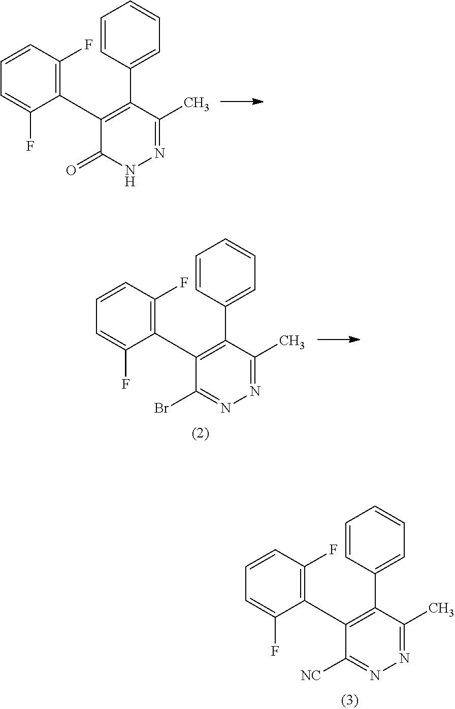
C1=CC(F)=C(C2=C(C3=CC=CC=C3)C(C)=NNC2=O)C(F)=C1.C1=CC(F)=C(C2=C(C3=CC=CC=C3)C(C)=NN=C2[NC])C(F)=C1.C1=CC(F)=C(C2=C(C3=CC=CC=C3)C(C)=NN=C2Br)C(F)=C1
